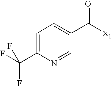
C1=C(C(F)(F)F)N=CC(C([X1])=O)=C1
